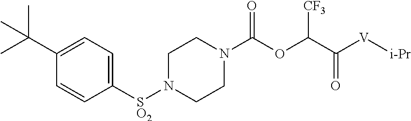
[SO2](N1CCN(C(OC(C(=O)[V][i-Pr])[CF3])=O)CC1)C1=CC=C(C(C)(C)C)C=C1
